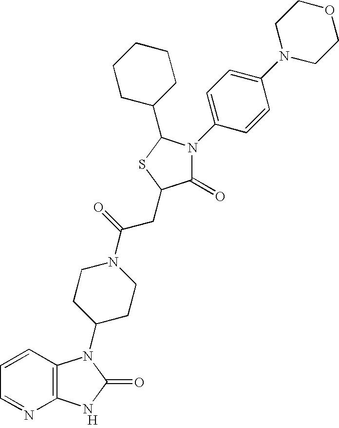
[H].C12=C(C=CC=N1)N(C1CCN(C(=O)CC3C(=O)N(C4=CC=C(N5CCOCC5)C=C4)C(C4CCCCC4)S3)CC1)C(=O)N2
